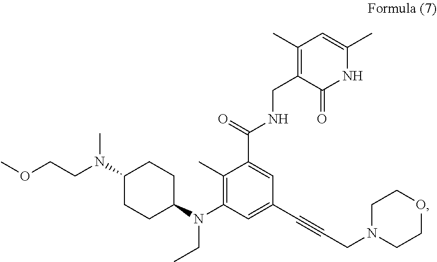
COCCN(C1CCC(N(C2=C(C)C(C(=O)NCC3=C(C)C=C(C)NC3=O)=CC(C#CCN3CCOCC3)=C2)CC)CC1)C
